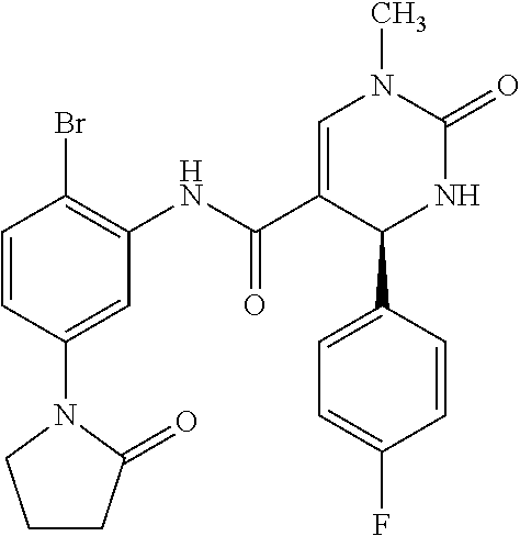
C1=CC(Br)=C(NC(C2=CN(C)C(=O)NC2C2=CC=C(F)C=C2)=O)C=C1N1C(=O)CCC1
